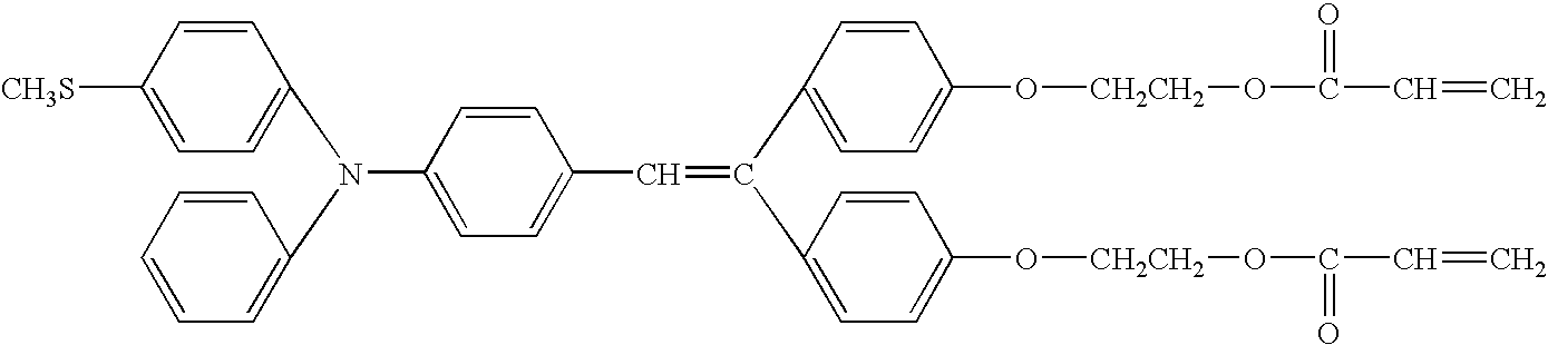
C1(N(C2=CC=CC=C2)C2=CC=C(C=C(C3=CC=C(O[CH2CH2]OC(=O)C=C)C=C3)C3=CC=C(O[CH2CH2]OC(=O)C=C)C=C3)C=C2)=CC=C([CH3S])C=C1
